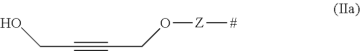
C(#CCO[Z][#])CO
